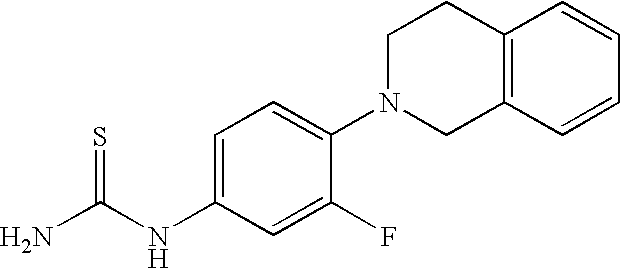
NC(NC1=CC=C(N2CC3=C(CC2)C=CC=C3)C(F)=C1)=S
